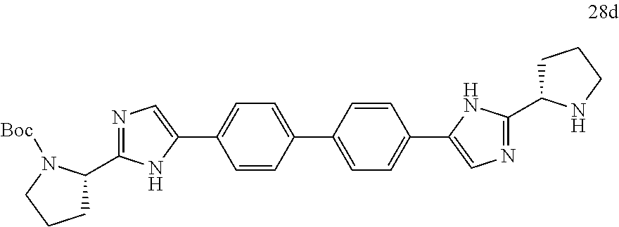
N1=C(C2CCCN2[Boc])NC(C2=CC=C(C3=CC=C(C4=CN=C(C5CCCN5)N4)C=C3)C=C2)=C1
